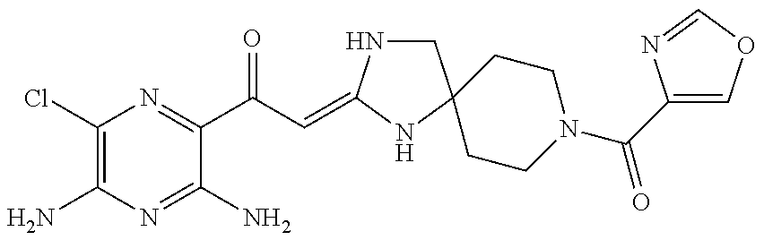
C1(Cl)=C(N)N=C(N)C(C(C=C2NCC3(N2)CCN(C(C2=COC=N2)=O)CC3)=O)=N1
